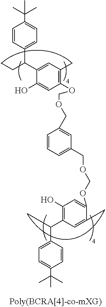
C1=CC(C(C2=CC(C)=C(OCOCC3=CC(COCOC4=CC(O)=C(C(CC)C5=CC=C(C(C)(C)C)C=C5)C=C4C)=CC=C3)C=C2O)CC)=CC=C1C(C)(C)C
